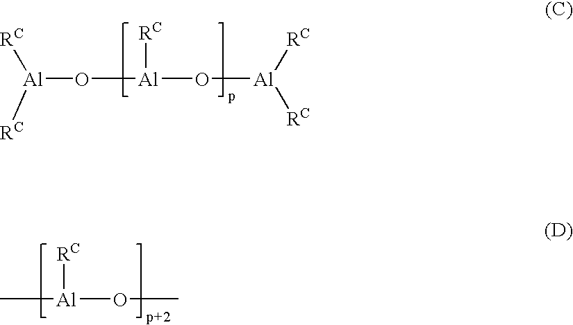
[Al](O[Al]([RC])O[Al]([RC])[RC])([RC])[RC].C[Al]([RC])OC
